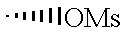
C[OMs]
